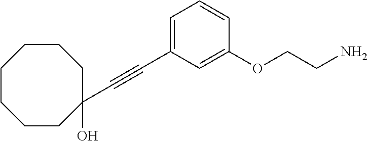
C1(C#CC2=CC=CC(OCCN)=C2)(O)CCCCCCC1
